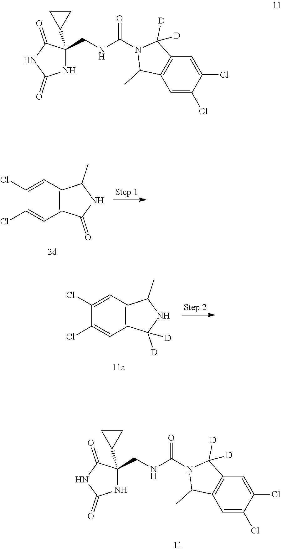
C12=C(C=C(Cl)C(Cl)=C1)C(C)NC2=O.C1=C(Cl)C(Cl)=CC2=C1C(C)N(C(NCC1(C3CC3)NC(=O)NC1=O)=O)C2([D])[D].C12=C(C=C(Cl)C(Cl)=C1)C(C)NC2([D])[D].C1=C(Cl)C(Cl)=CC2=C1C(C)N(C(NCC1(C3CC3)NC(=O)NC1=O)=O)C2([D])[D]
